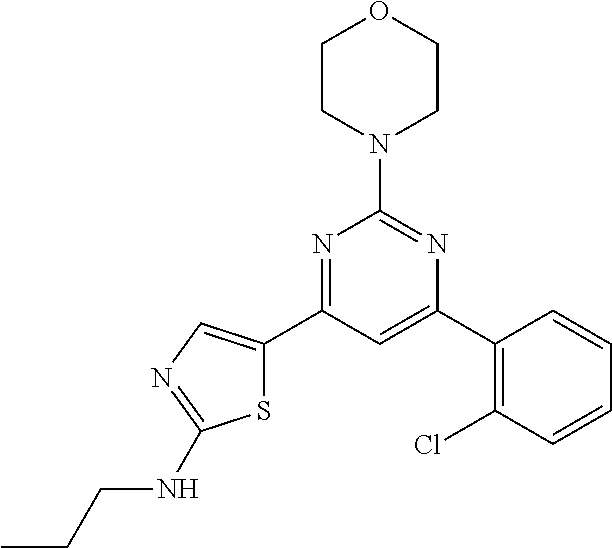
N1=C(C2=CN=C(NCCC)S2)C=C(C2=C(Cl)C=CC=C2)N=C1N1CCOCC1
